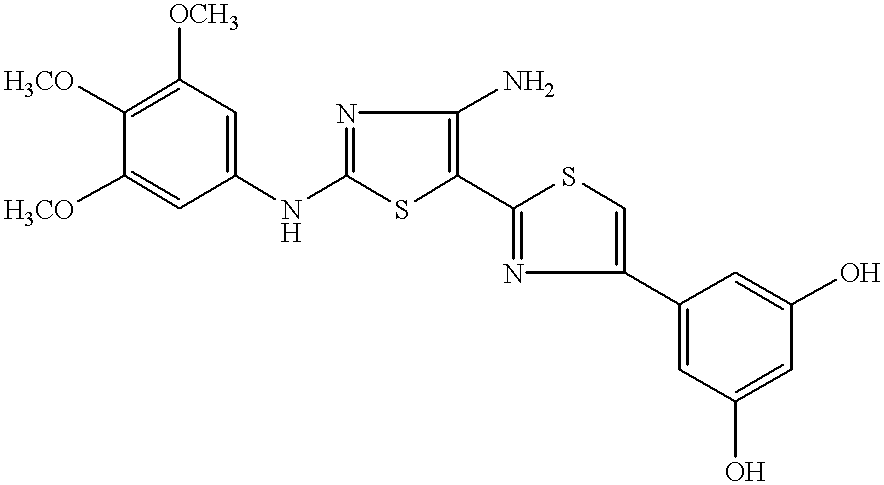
[H3CO]C1=C([OCH3])C=C(NC2=NC(N)=C(C3=NC(C4=CC(O)=CC(O)=C4)=CS3)S2)C=C1[H3CO]
